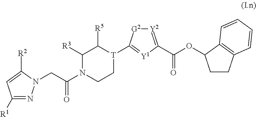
N1=C([R1])C=C([R2])N1CC(N1C([R3])C([R5])[T](C2=[Y1]C(C(OC3CCC4=C3C=CC=C4)=O)=[Y2][G2]2)CC1)=O
